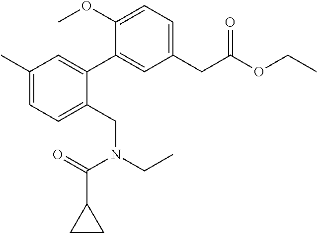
C1(C)=CC=C(CN(CC)C(C2CC2)=O)C(C2=CC(CC(OCC)=O)=CC=C2OC)=C1
